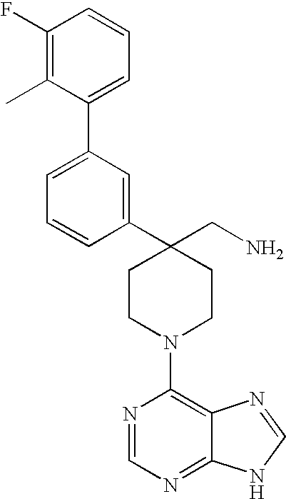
C1(C2=CC(C3=CC=CC(F)=C3C)=CC=C2)(CN)CCN(C2=C3C(=NC=N2)NC=N3)CC1
